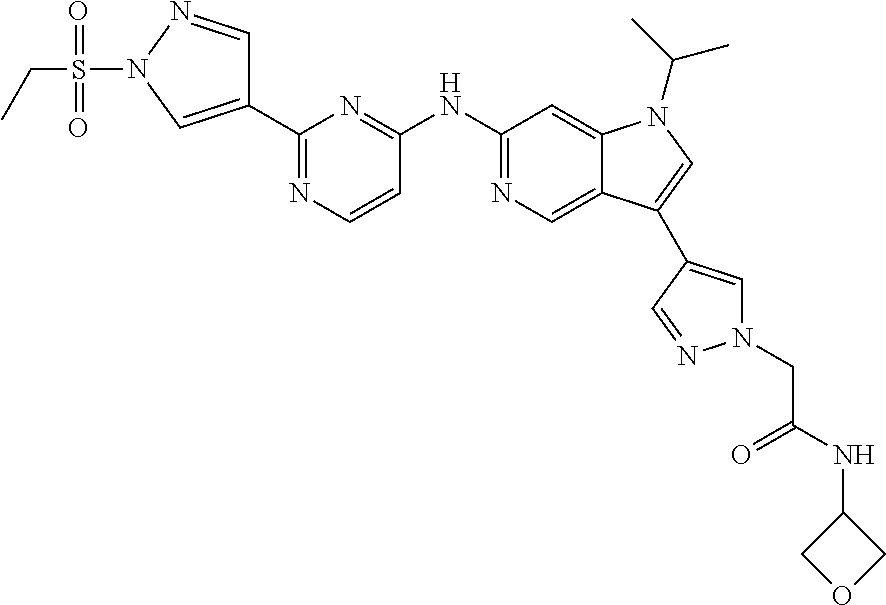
C1(NC2=NC=C3C(=C2)N(C(C)C)C=C3C2=CN(CC(NC3COC3)=O)N=C2)=NC(C2=CN(S(CC)(=O)=O)N=C2)=NC=C1
